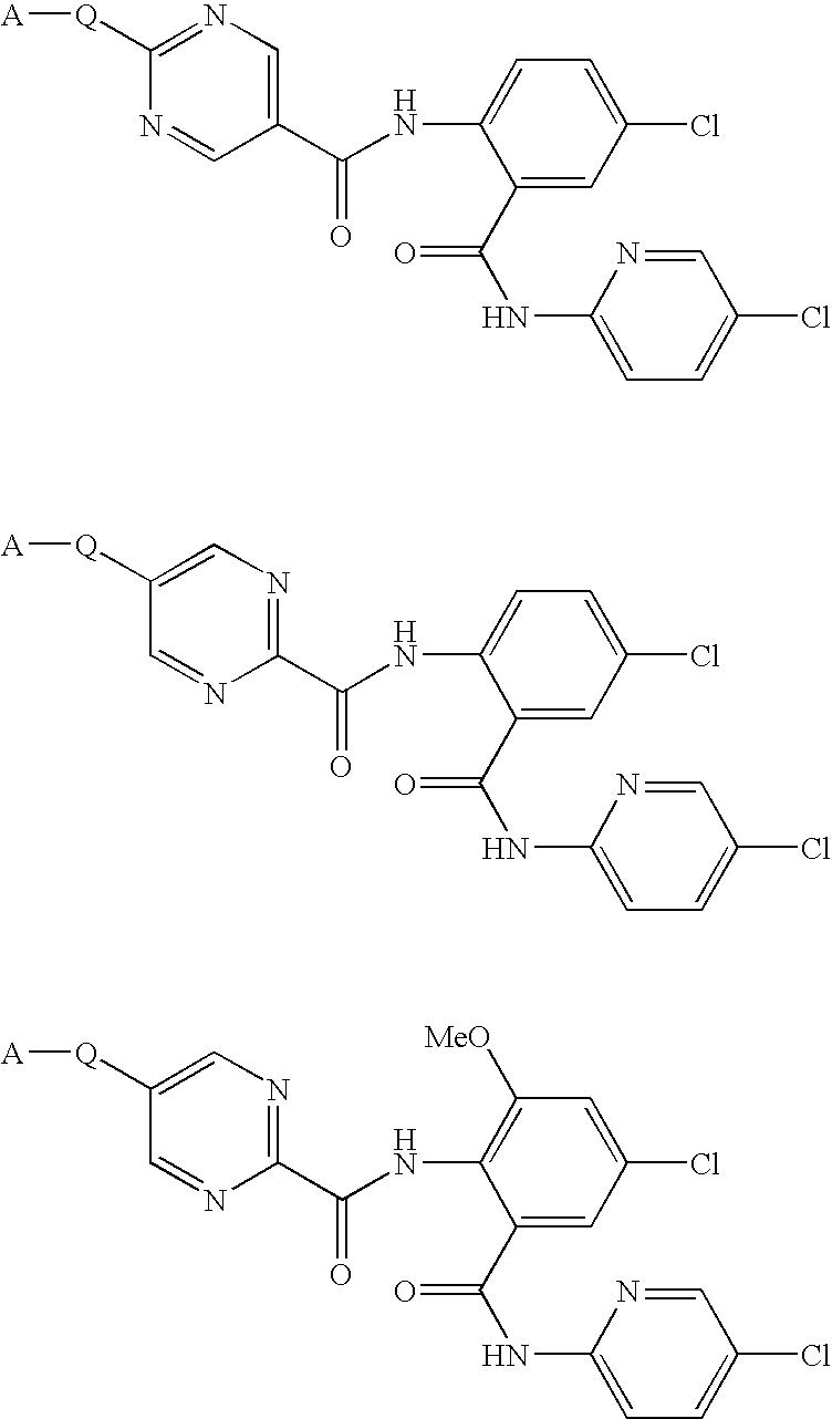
[A][Q]C1=NC=C(C(NC2=CC=C(Cl)C=C2C(NC2=CC=C(Cl)C=N2)=O)=O)C=N1.[A][Q]C1=CN=C(C(NC2=CC=C(Cl)C=C2C(NC2=CC=C(Cl)C=N2)=O)=O)N=C1.[A][Q]C1=CN=C(C(NC2=C([MeO])C=C(Cl)C=C2C(NC2=CC=C(Cl)C=N2)=O)=O)N=C1
